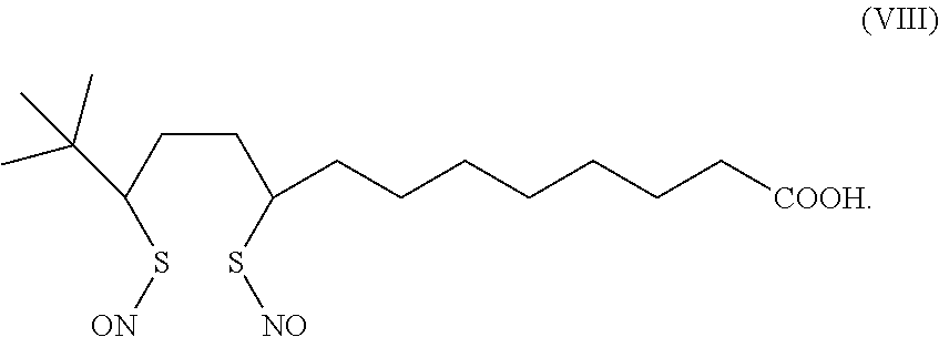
C(CC(S[ON])C(C)(C)C)C(S[NO])CCCCCCC[COOH]
